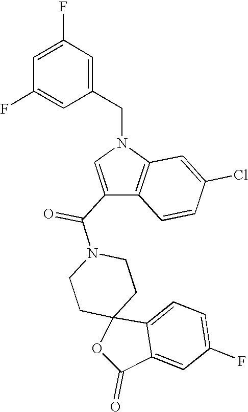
C1CN(C(C2=CN(CC3=CC(F)=CC(F)=C3)C3=C2C=CC(Cl)=C3)=O)CCC12C1=CC=C(F)C=C1C(=O)O2
